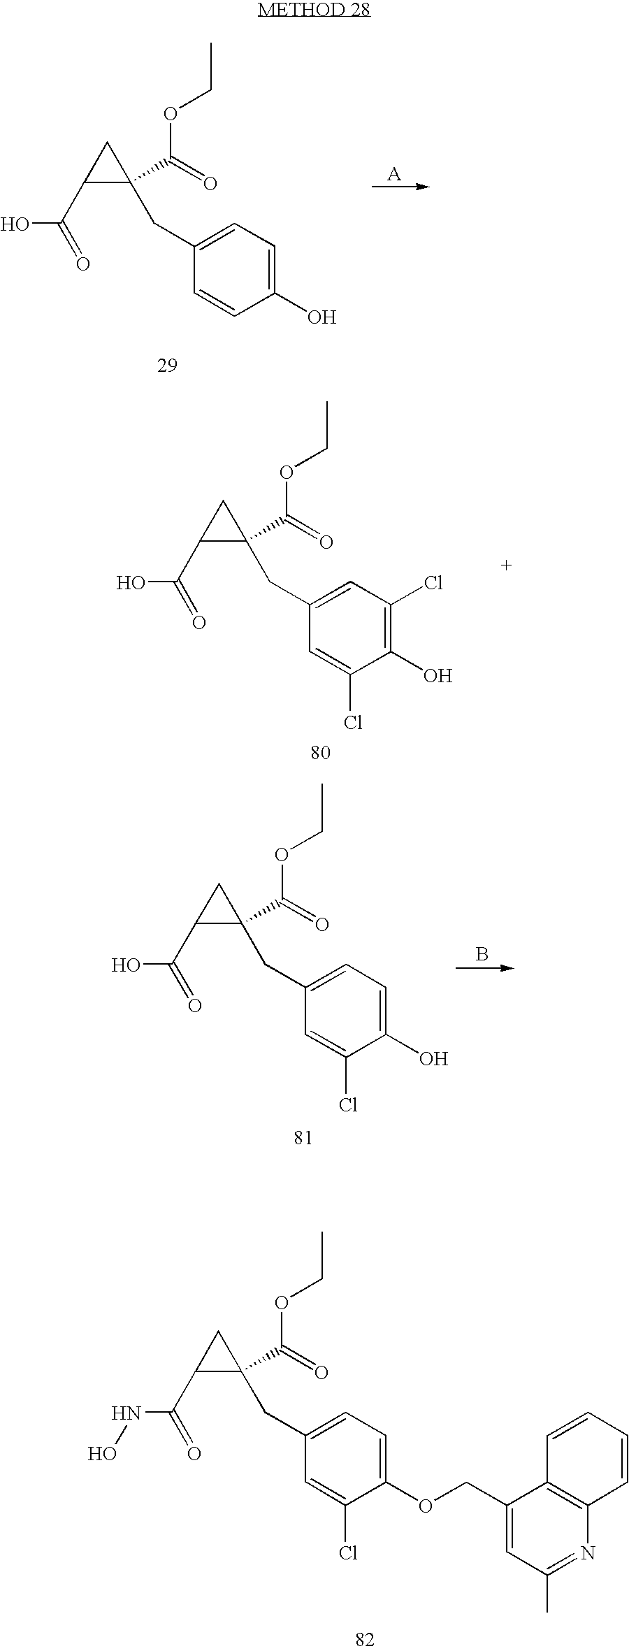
C1(C(=O)OCC)(CC2=CC(Cl)=C(O)C(Cl)=C2)CC1C(O)=O.C1(C(=O)OCC)(CC2=CC=C(OCC3=CC(C)=NC4=C3C=CC=C4)C(Cl)=C2)CC1C(NO)=O.[A].C1(C(=O)OCC)(CC2=CC=C(O)C=C2)CC1C(O)=O.B.C1(C(=O)OCC)(CC2=CC=C(O)C(Cl)=C2)CC1C(O)=O
